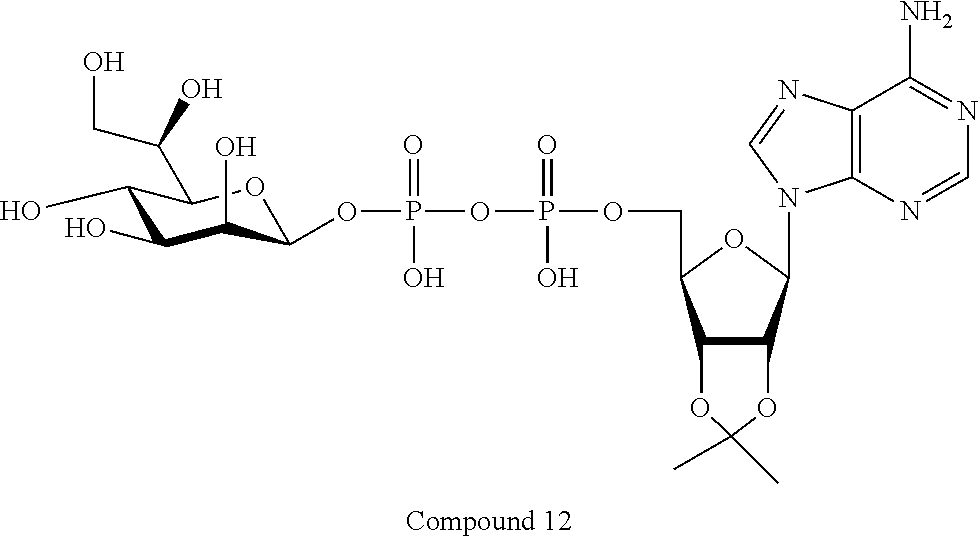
C1(O)C(O)C(O)C(OP(=O)(O)OP(=O)(O)OCC2C3C(C(N4C5=C(N=C4)C(N)=NC=N5)O2)OC(C)(C)O3)OC1C(CO)O
